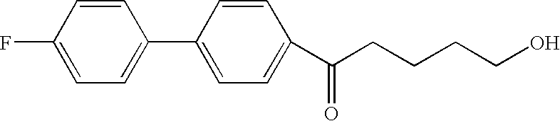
FC1=CC=C(C2=CC=C(C(CCCCO)=O)C=C2)C=C1
